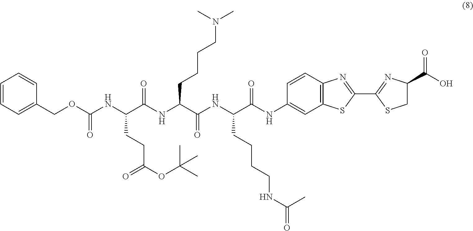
C1=CC=C(COC(NC(C(NC(C(NC(C(NC2=CC3=C(C=C2)N=C(C2=NC(C(O)=O)CS2)S3)=O)CCCCNC(=O)C)=O)CCCCN(C)C)=O)CCC(OC(C)(C)C)=O)=O)C=C1
